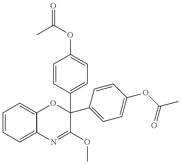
C1=CC=C2C(=C1)OC(C1=CC=C(OC(=O)C)C=C1)(C1=CC=C(OC(C)=O)C=C1)C(OC)=N2
